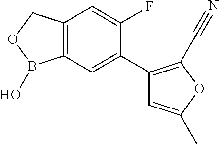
C12=C(COB1O)C=C(F)C(C1=C(C#N)OC(C)=C1)=C2
